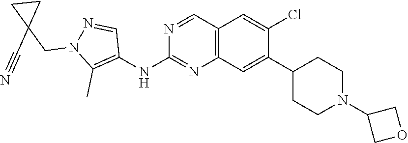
C1(NC2=NC3=C(C=C(Cl)C(C4CCN(C5COC5)CC4)=C3)C=N2)=C(C)N(CC2(C#N)CC2)N=C1
